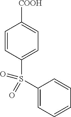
C1=CC(S(C2=CC=CC=C2)(=O)=O)=CC=C1[COOH]
